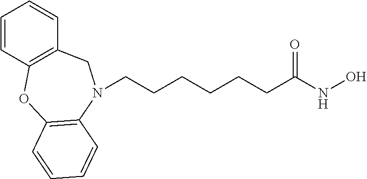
C1=CC2=C(C=C1)CN(CCCCCCC(NO)=O)C1=C(O2)C=CC=C1
